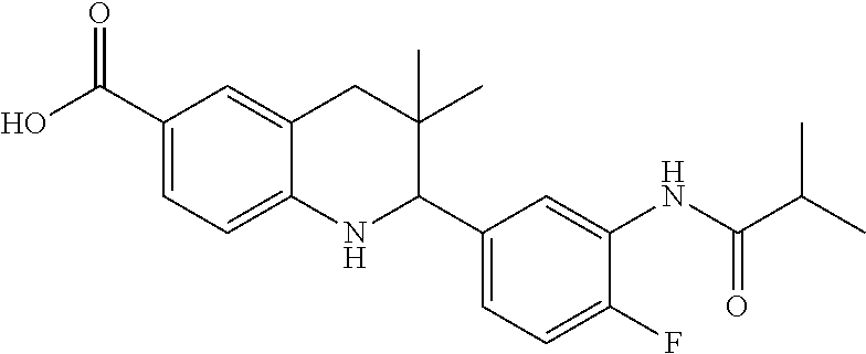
C1(C(O)=O)=CC=C2C(=C1)CC(C)(C)C(C1=CC=C(F)C(NC(C(C)C)=O)=C1)N2
